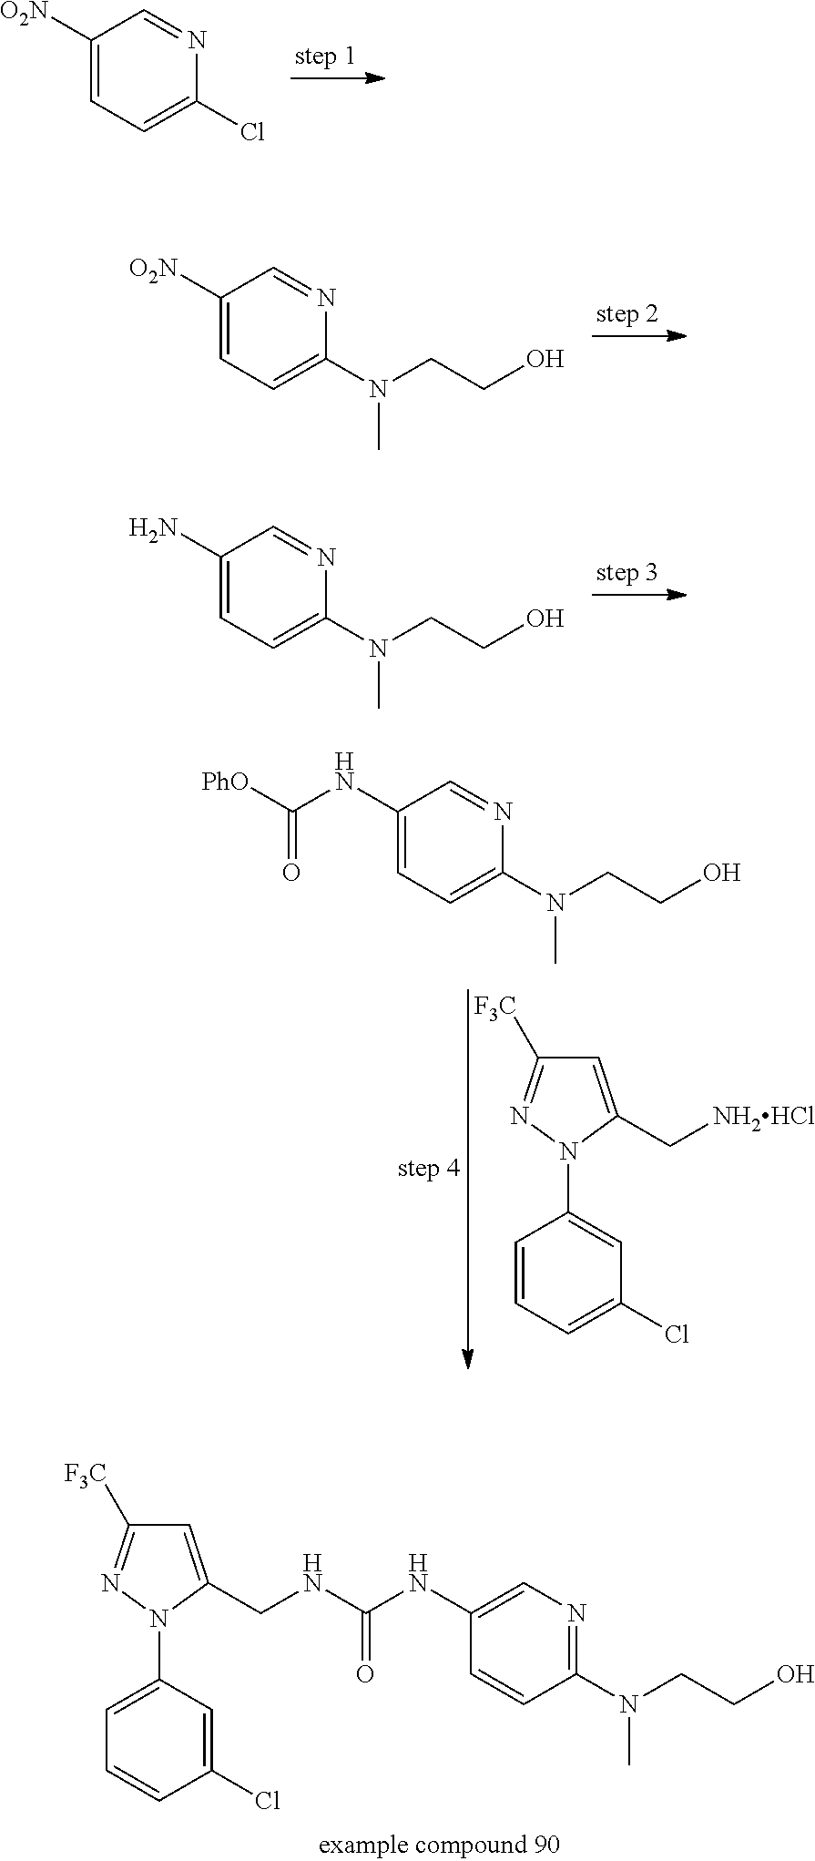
C1([O2N])=CC=C(Cl)N=C1.C1([O2N])=CC=C(N(CCO)C)N=C1.C1(N)=CC=C(N(CCO)C)N=C1.C1=CC=C(Cl)C=C1N1C(C[NH2HCl])=CC([F3C])=N1.C1(NC([PhO])=O)=CC=C(N(CCO)C)N=C1.C1(NC(NCC2=CC([F3C])=NN2C2=CC=CC(Cl)=C2)=O)=CN=C(N(CCO)C)C=C1
